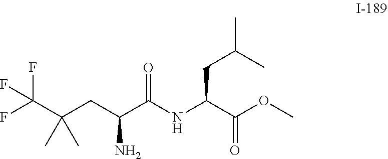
C(C(CC(C(NC(C(OC)=O)CC(C)C)=O)N)(C)C)(F)(F)F
